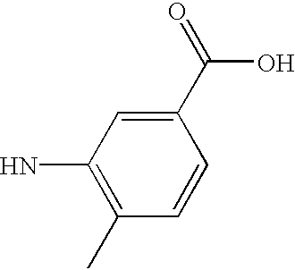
C1(N)=C(C)C=CC(C(=O)O)=C1
